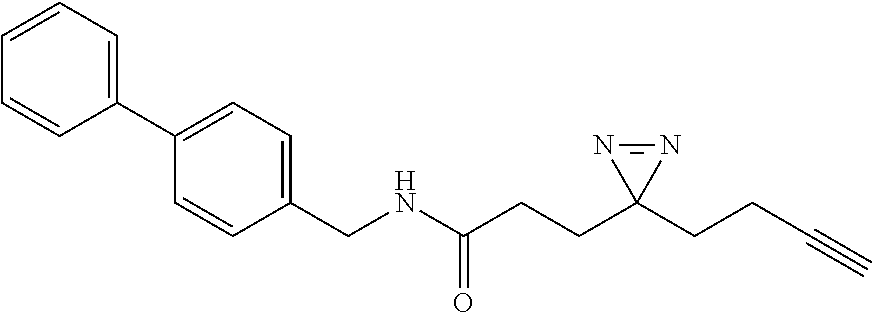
N(C(=O)CCC1(CCC#C)N=N1)CC1=CC=C(C2=CC=CC=C2)C=C1
